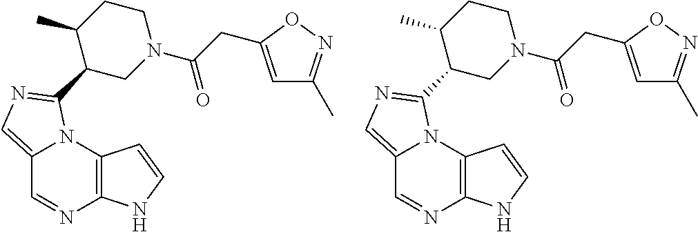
C12=CN=C(C3CN(C(CC4=CC(C)=NO4)=O)CCC3C)N1C1=C(N=C2)NC=C1.C12=CN=C(C3CN(C(CC4=CC(C)=NO4)=O)CCC3C)N1C1=C(N=C2)NC=C1
